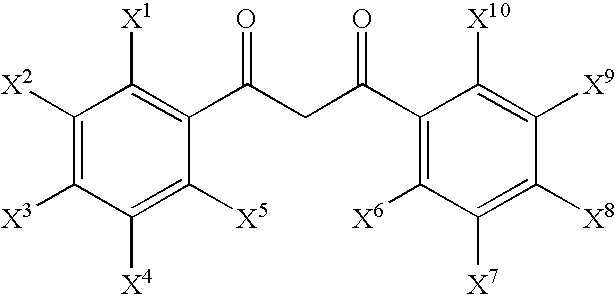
C1([X2])=C([X3])C([X4])=C([X5])C(C(CC(C2=C([X6])C([X7])=C([X8])C([X9])=C2[X10])=O)=O)=C1[X1]
